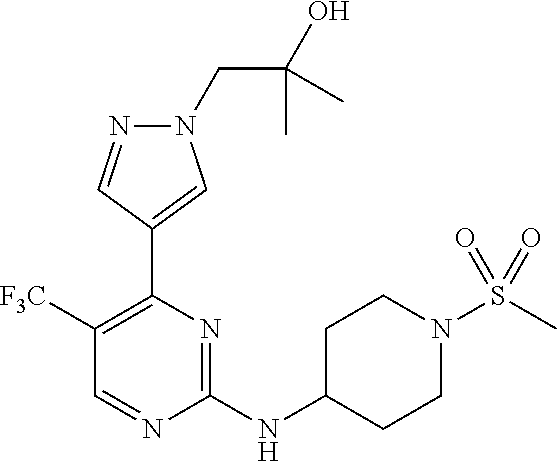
N1(CC(O)(C)C)N=CC(C2=C([F3C])C=NC(NC3CCN(S(C)(=O)=O)CC3)=N2)=C1
